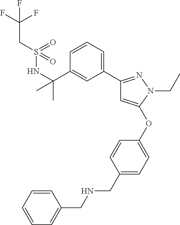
C1=CC=C(C2=NN(CC)C(OC3=CC=C(CNCC4=CC=CC=C4)C=C3)=C2)C=C1C(NS(CC(F)(F)F)(=O)=O)(C)C
